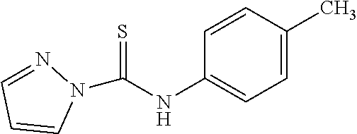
C1=NN(C(NC2=CC=C(C)C=C2)=S)C=C1
